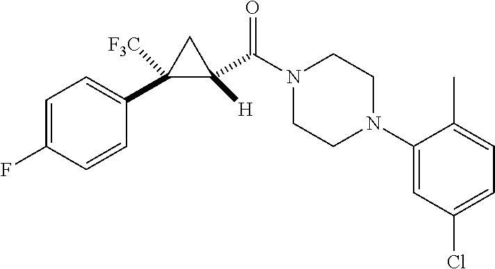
C1=C(F)C=CC(C2([F3C])C([H])(C(N3CCN(C4=CC(Cl)=CC=C4C)CC3)=O)C2)=C1
